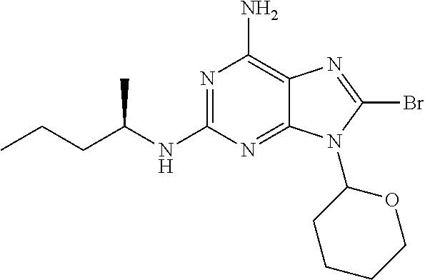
N1=C(NC(CCC)C)N=C2C(=C1N)N=C(Br)N2C1OCCCC1
